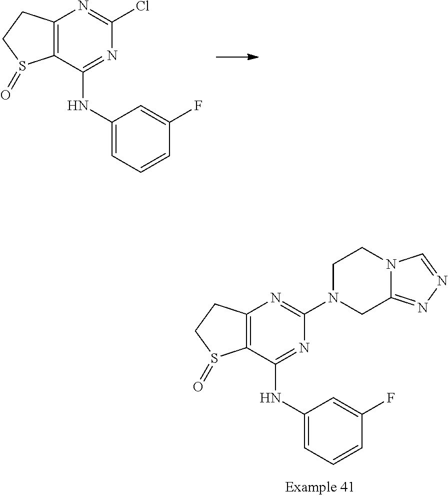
C12=C(C(NC3=CC=CC(F)=C3)=NC(Cl)=N1)S(=O)CC2.C12=C(C(NC3=CC=CC(F)=C3)=NC(N3CC4=NN=CN4CC3)=N1)S(=O)CC2
